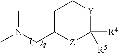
CN(CC1CC[Y]C([R4])([R5])[Z]1)C
